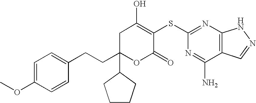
C1=C(OC)C=CC(CCC2(C3CCCC3)OC(=O)C(SC3=NC4=C(C(N)=N3)C=NN4)=C(O)C2)=C1
